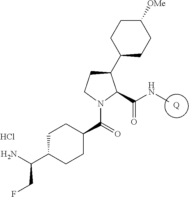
C1(C2CCC([OMe])CC2)CCN(C(=O)C2CCC(C(N)CF)CC2)C1C(NC)=O.[Q].Cl
